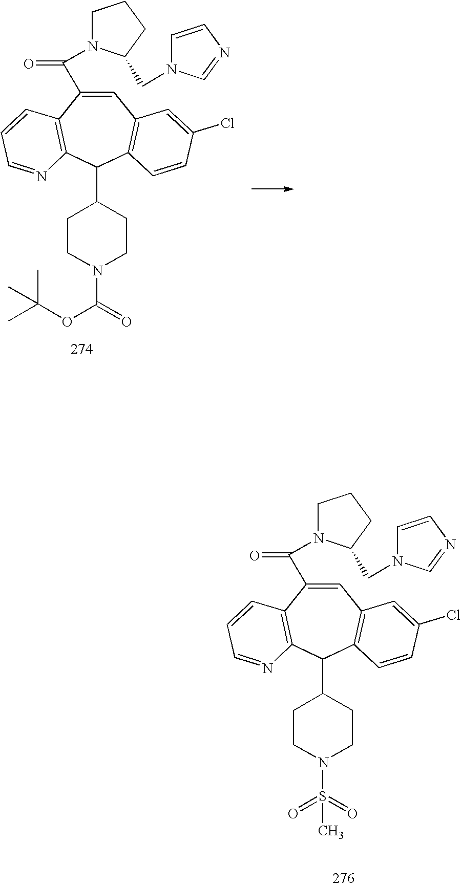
C1=C(C(N2CCCC2CN2C=CN=C2)=O)C2=C(C(C3CCN(C(OC(C)(C)C)=O)CC3)C3=C1C=C(Cl)C=C3)N=CC=C2.C1=C(C(N2CCCC2CN2C=CN=C2)=O)C2=C(C(C3CCN(S(C)(=O)=O)CC3)C3=C1C=C(Cl)C=C3)N=CC=C2
